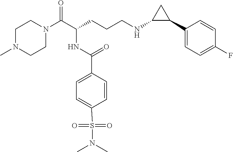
C1N(C)CCN(C(C(CCCNC2C(C3=CC=C(F)C=C3)C2)NC(C2=CC=C(S(N(C)C)(=O)=O)C=C2)=O)=O)C1
